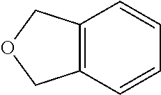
C12=C(C=CC=C1)COC2
